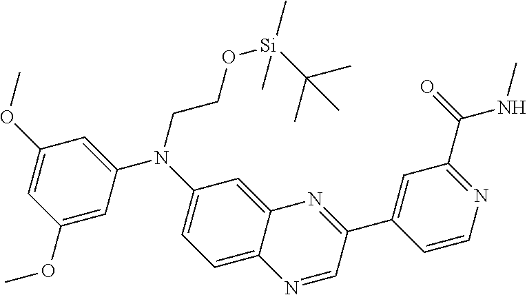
C1(OC)=CC(N(C2=CC=C3C(=C2)N=C(C2=CC(C(=O)NC)=NC=C2)C=N3)CCO[Si](C(C)(C)C)(C)C)=CC(OC)=C1
